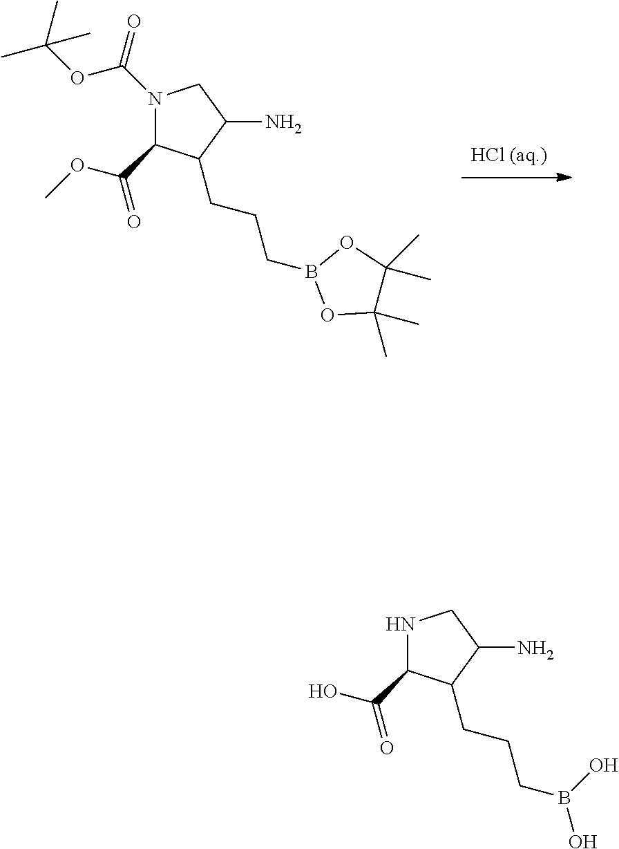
N1(C(OC(C)(C)C)=O)C(C(=O)OC)C(CCCB2OC(C)(C)C(C)(C)O2)C(N)C1.N1C(C(=O)O)C(CCCB(O)O)C(N)C1
